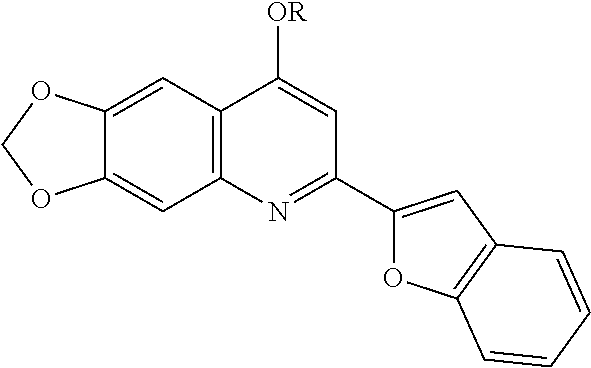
C12=C(C=C3C(=C1)OCO3)C([OR])=CC(C1=CC3=C(O1)C=CC=C3)=N2
